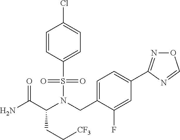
C1=CC(S(N(CC2=CC=C(C3=NOC=N3)C=C2F)C(C(N)=O)CC[CF3])(=O)=O)=CC=C1Cl
